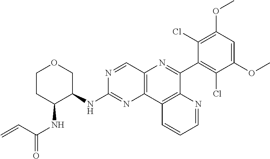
C1CC(NC(=O)C=C)C(NC2=NC3=C(C=N2)N=C(C2=C(Cl)C(OC)=CC(OC)=C2Cl)C2=C3C=CC=N2)CO1
